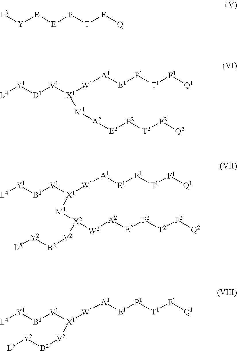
[L3][Y]B[E]P[T]F[Q].[L4][Y1][B1][V1][X1]([W1][A1][E1][P1][T1][F1][Q1])[M1][X2]([W2][A2][E2][P2][T2][F2][Q2])[V2][B2][Y2][L5].[L4][Y1][B1][V1][X1]([W1][A1][E1][P1][T1][F1][Q1])[V2][B2][Y2][L5].[L4][Y1][B1][V1][X1]([W1][A1][E1][P1][T1][F1][Q1])[M1][A2][E2][P2][T2][F2][Q2]
